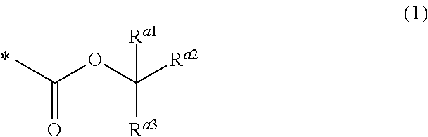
C(=O)(C)OC([Ra2])([Ra3])[Ra1]
